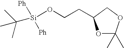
[Si](OCCC1OC(C)(C)OC1)([Ph])(C(C)(C)C)[Ph]
